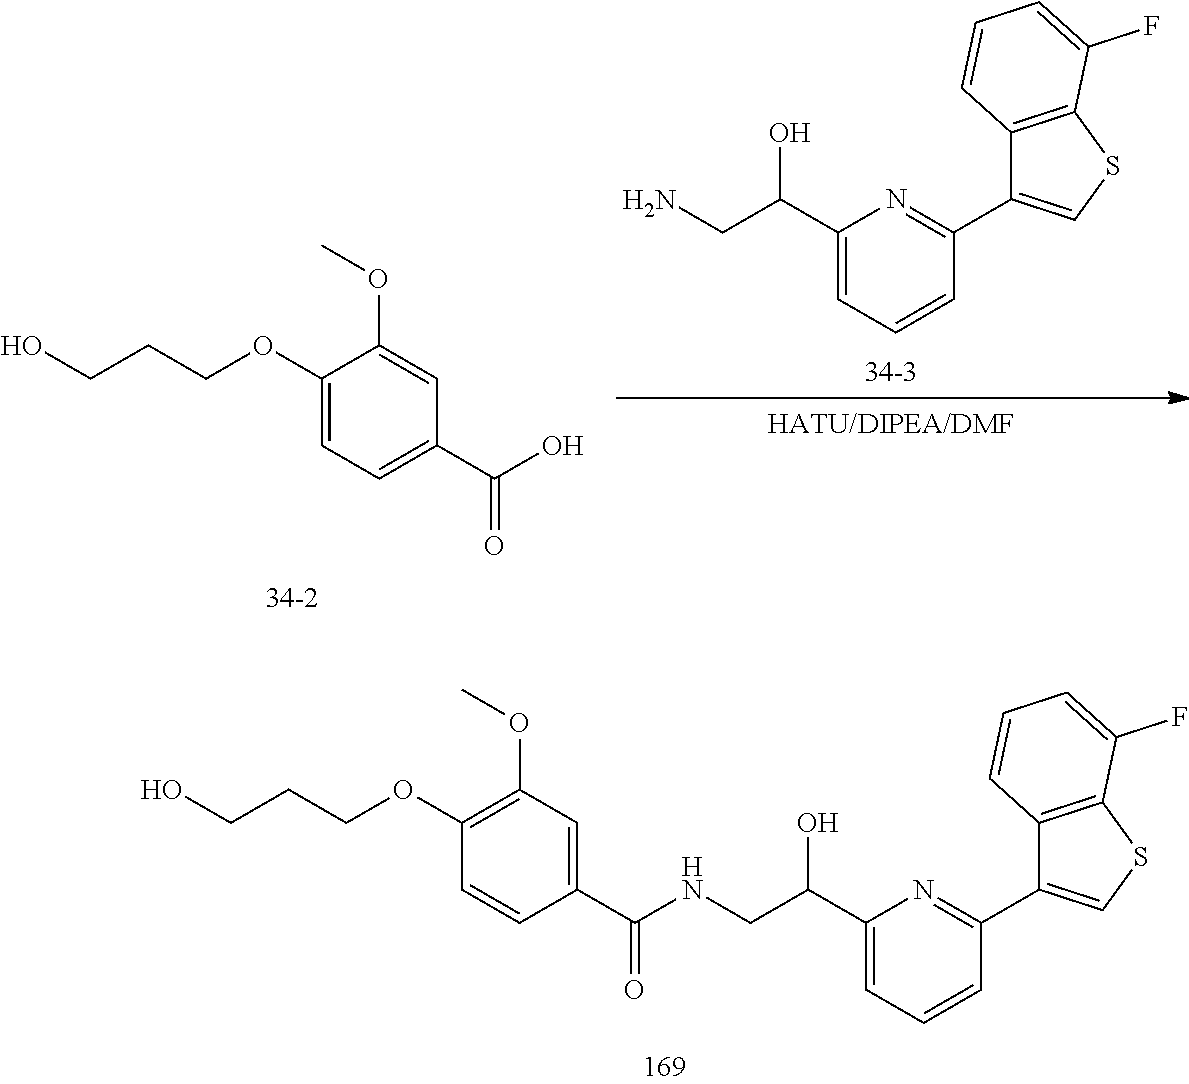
C1(C(CN)O)=CC=CC(C2=CSC3=C2C=CC=C3F)=N1.C1(OCCCO)=CC=C(C(O)=O)C=C1OC.C1(C(CNC(C2=CC(OC)=C(OCCCO)C=C2)=O)O)=CC=CC(C2=CSC3=C2C=CC=C3F)=N1
